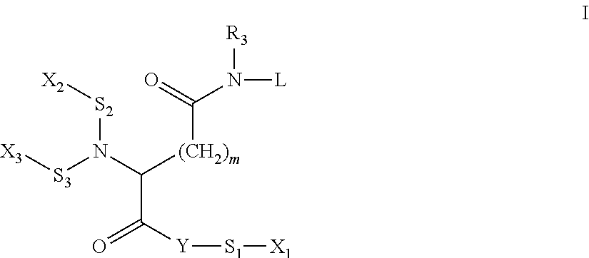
N([S3][X3])(C([(CH2)m]C(N([L])[R3])=O)C([Y][S1][X1])=O)[S2][X2]
